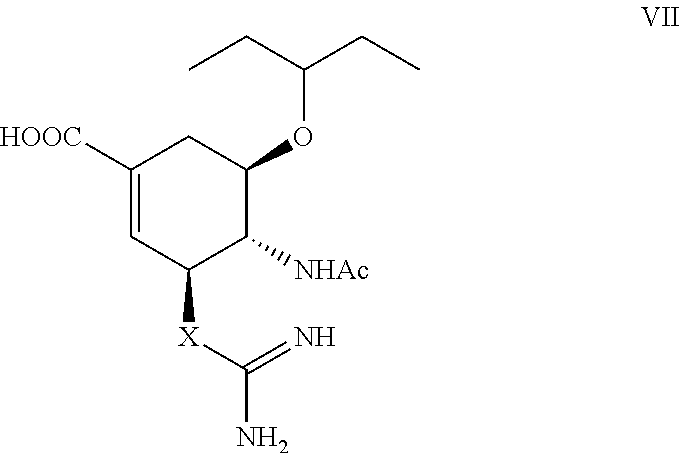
C1([HOOC])=CC([X]C(=N)N)C([NHAc])C(OC(CC)CC)C1
